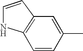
C1=CC2=C(N1)C=CC(C)=C2
